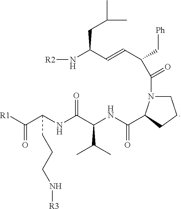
[R1]C(C(NC(C(NC(=O)C1N(C(C(C=CC(N[R2])CC(C)C)C[Ph])=O)CCC1)C(C)C)=O)CCCN[R3])=O
